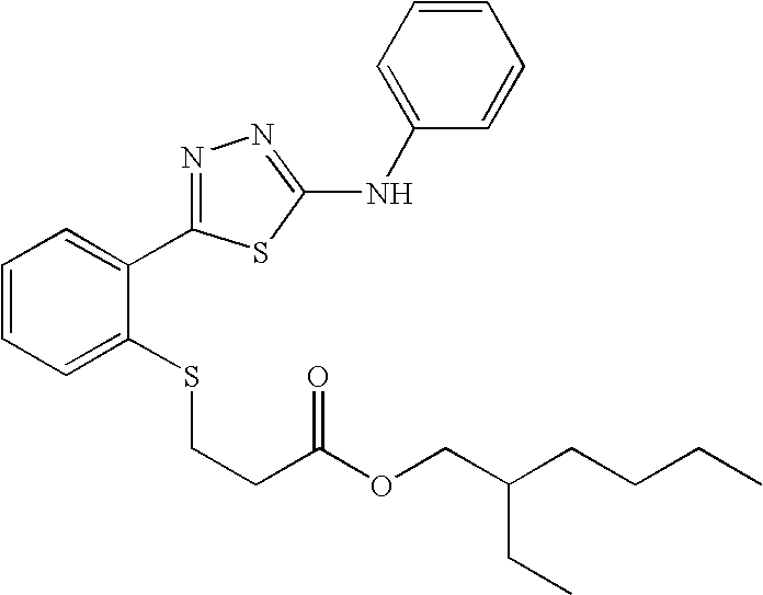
C1=CC=C(NC2=NN=C(C3=CC=CC=C3SCCC(=O)OCC(CC)CCCC)S2)C=C1
